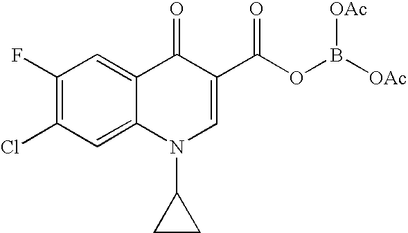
C1(F)=C(Cl)C=C2C(=C1)C(=O)C(C(OB([OAc])[OAc])=O)=CN2C1CC1
